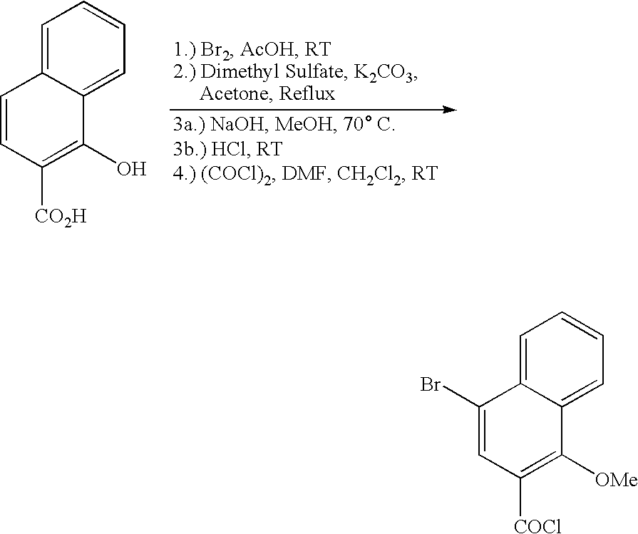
C1=C2C(=CC=C1)C(O)=C([CO2H])C=C2.C1=C2C(=CC=C1)C([OMe])=C([COCl])C=C2Br
